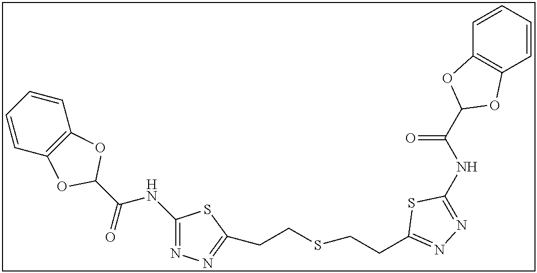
C1(NC(C2OC3=C(O2)C=CC=C3)=O)=NN=C(CCSCCC2=NN=C(NC(=O)C3OC4=C(C=CC=C4)O3)S2)S1
